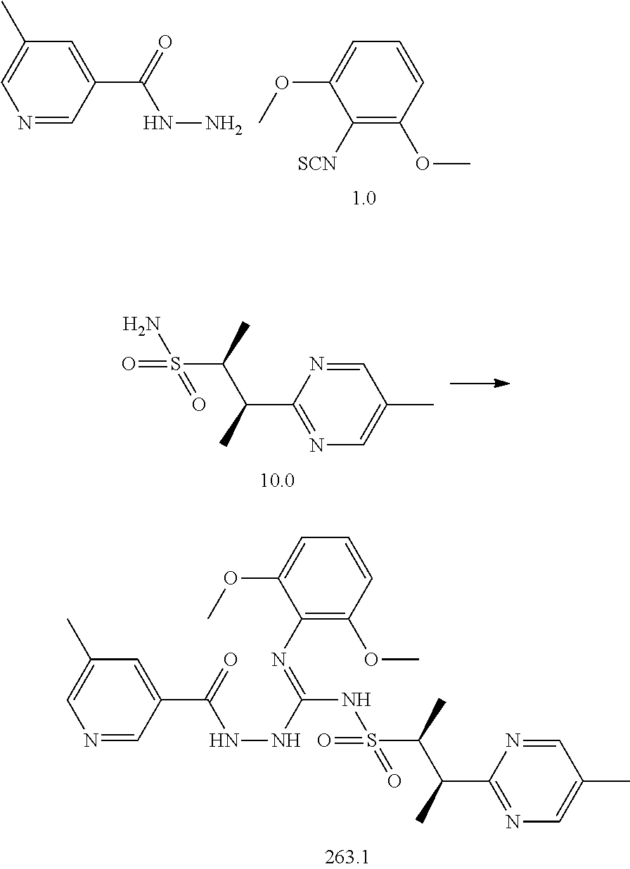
N1=CC(C(=O)NN)=CC(C)=C1.C1([SCN])=C(OC)C=CC=C1OC.O=S(N)(=O)C(C)C(C)C1=NC=C(C)C=N1.O=S(NC(=NC1=C(OC)C=CC=C1OC)NNC(C1=CC(C)=CN=C1)=O)(=O)C(C)C(C)C1=NC=C(C)C=N1
